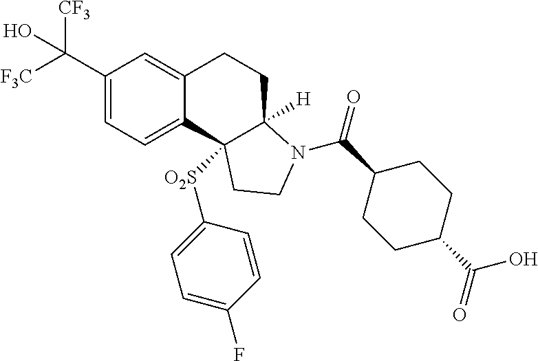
C1(C([F3C])([CF3])O)=CC=C2C(=C1)CCC1([H])C2([O2S]C2=CC=C(F)C=C2)CCN1C(C1CCC(C(=O)O)CC1)=O
